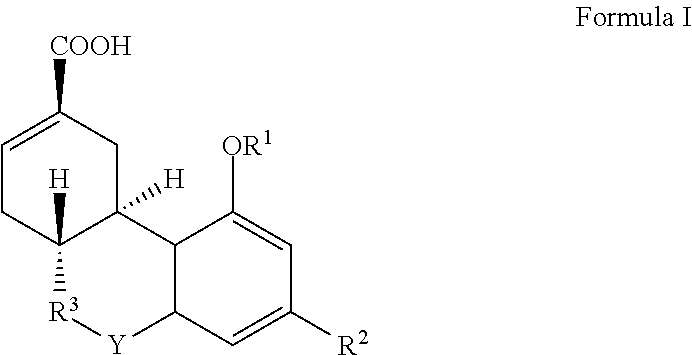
C1=C([COOH])CC2([H])C([H])(C1)[R3][Y]C1C2C([OR1])=CC([R2])=C1
